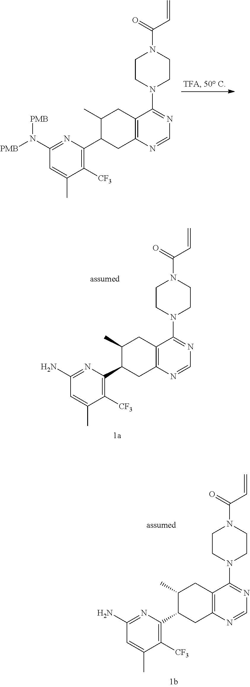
N(C1=NC(C2CC3=C(C(N4CCN(C(C=C)=O)CC4)=NC=N3)CC2C)=C([CF3])C(C)=C1)([PMB])[PMB].NC1=NC(C2CC3=C(C(N4CCN(C(C=C)=O)CC4)=NC=N3)CC2C)=C([CF3])C(C)=C1.NC1=NC(C2CC3=C(C(N4CCN(C(C=C)=O)CC4)=NC=N3)CC2C)=C([CF3])C(C)=C1
